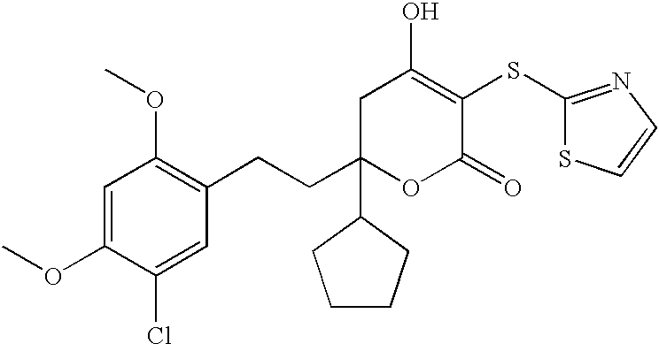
C1(OC)=CC(OC)=C(CCC2(C3CCCC3)OC(=O)C(SC3=NC=CS3)=C(O)C2)C=C1Cl
